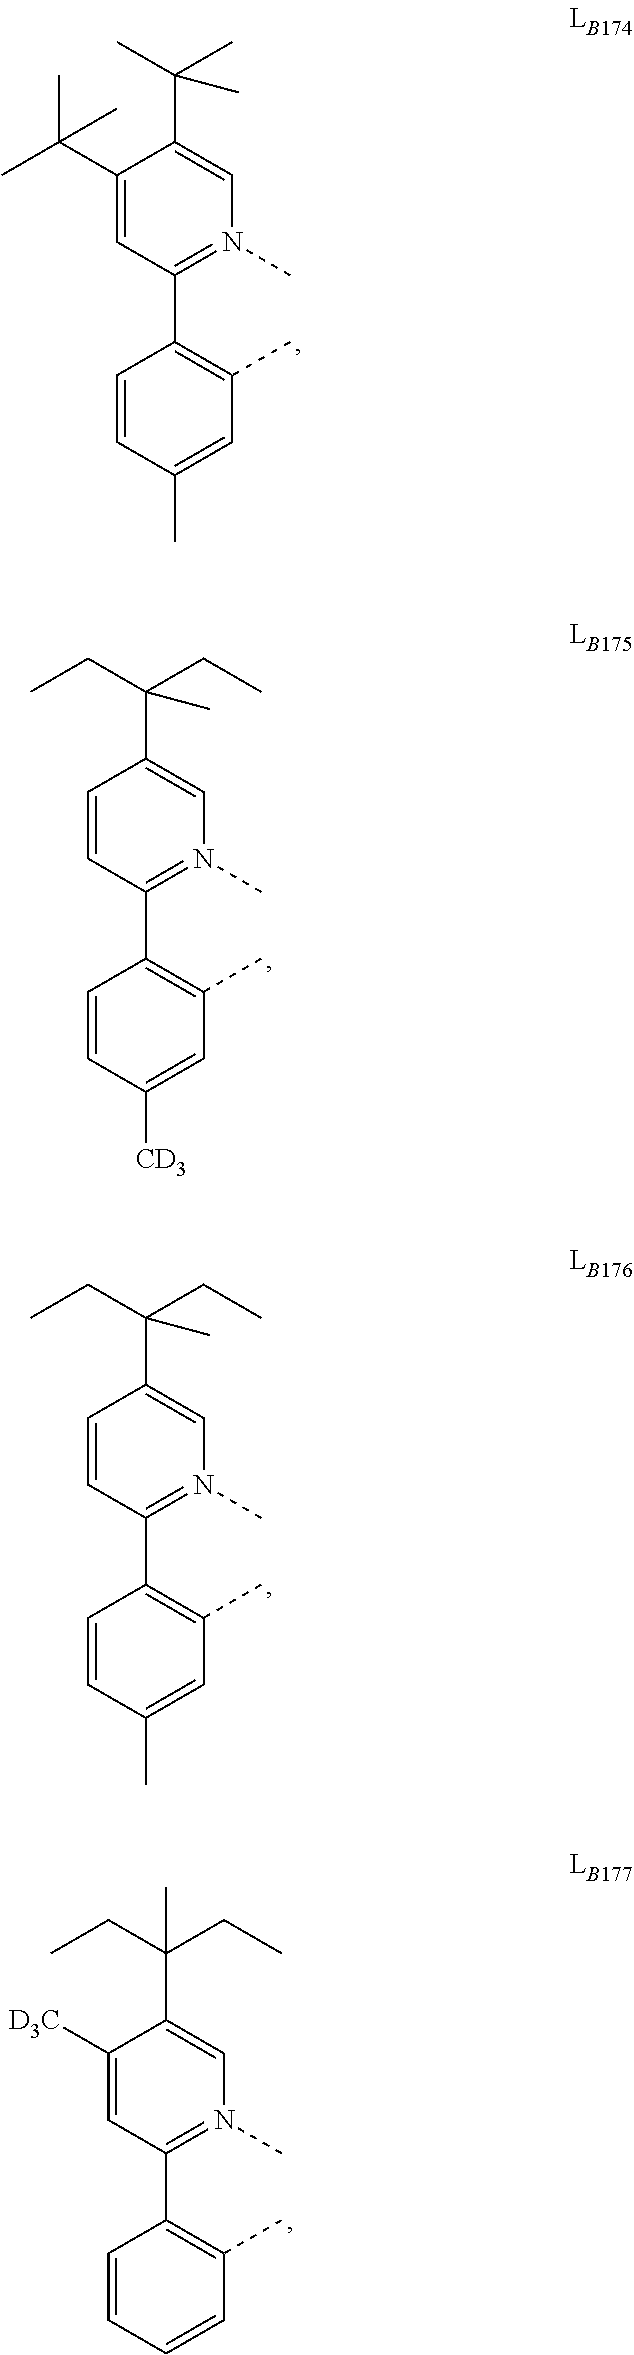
C1(C(C)(C)C)=CN(C)=C(C2=C(C)C=C(C)C=C2)C=C1C(C)(C)C.C1(C(CC)(CC)C)=CN(C)=C(C2=C(C)C=C([CD3])C=C2)C=C1.C1(C(CC)(CC)C)=CN(C)=C(C2=C(C)C=C(C)C=C2)C=C1.C1(C(CC)(CC)C)=CN(C)=C(C2=C(C)C=CC=C2)C=C1[D3C]
